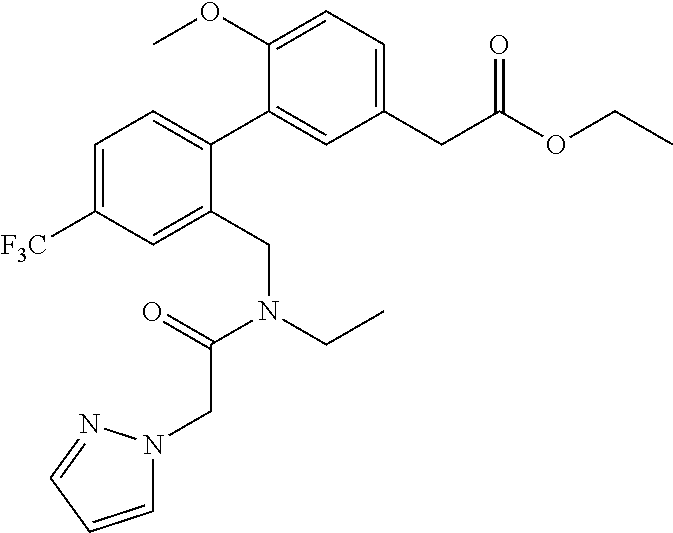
C(C(=O)N(CC)CC1=CC([F3C])=CC=C1C1=CC(CC(OCC)=O)=CC=C1OC)N1C=CC=N1
